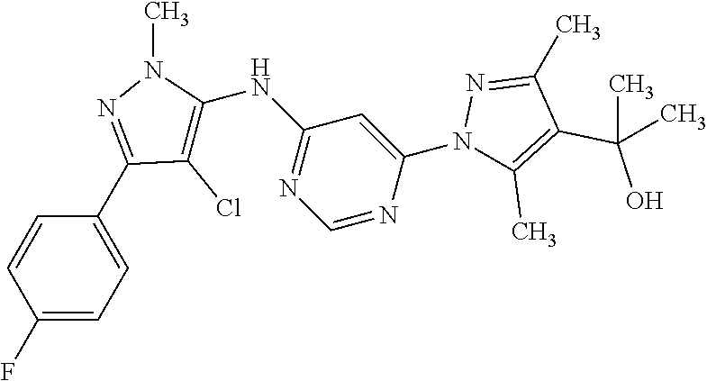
C1=CC(F)=CC=C1C1=NN(C)C(NC2=NC=NC(N3C(C)=C(C(C)(O)C)C(C)=N3)=C2)=C1Cl
